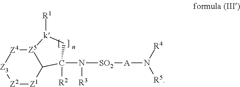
[Z5]12[Z4][Z3][Z2][Z1]C1C(N([SO2][A]N([R4])[R5])[R3])([R2])C[k]2[R1]
